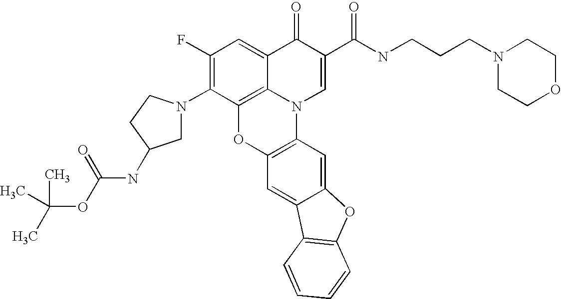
C1(F)=C(N2CC(NC(OC(C)(C)C)=O)CC2)C2=C3C(=C1)C(=O)C(C(NCCCN1CCOCC1)=O)=CN3C1=C(O2)C=C2C(=C1)OC1=C2C=CC=C1
